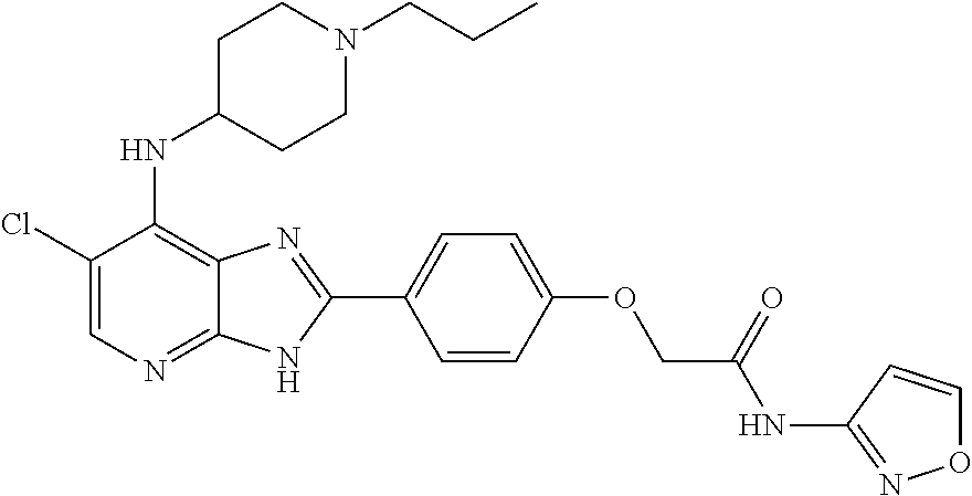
C1(Cl)=CN=C2C(=C1NC1CCN(CCC)CC1)N=C(C1=CC=C(OCC(NC3=NOC=C3)=O)C=C1)N2
